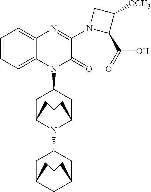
C1=CC=C2C(=C1)N=C(N1CC([OCH3])C1C(=O)O)C(=O)N2C1CC2N(C3CC4CC(C3)CCC4)C(C1)CCC2
